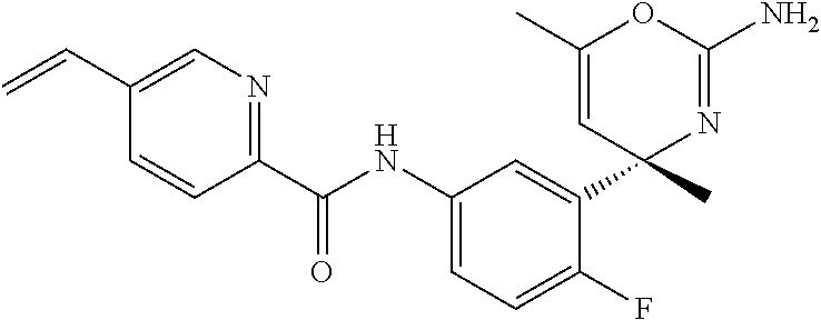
C1=C(C=C)C=CC(C(NC2=CC=C(F)C(C3(C)N=C(N)OC(C)=C3)=C2)=O)=N1
